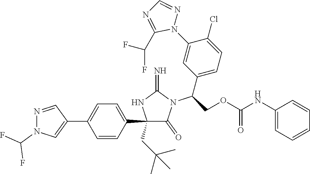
C1(C2=CC=C(C3=CN(C(F)F)N=C3)C=C2)(CC(C)(C)C)C(=O)N(C(C2=CC=C(Cl)C(N3N=CN=C3C(F)F)=C2)COC(NC2=CC=CC=C2)=O)C(=N)N1
